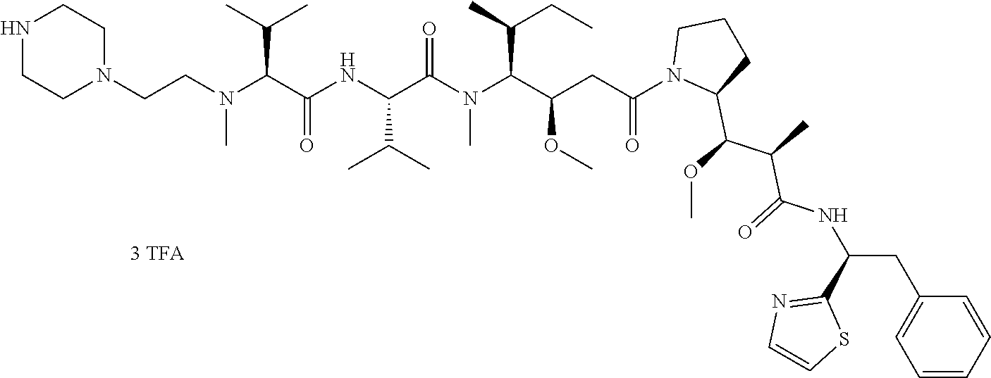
C1CN(CCN(C(C(C)C)C(NC(C(=O)N(C(C(C)CC)C(CC(N2C(C(OC)C(C)C(=O)NC(CC3=CC=CC=C3)C3=NC=CS3)CCC2)=O)OC)C)C(C)C)=O)C)CCN1
